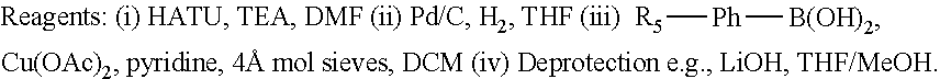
[R5][Ph][B(OH)2]
